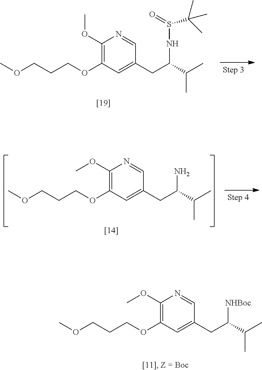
C1(OC)=C(OCCCOC)C=C(CC(C(C)C)NS(C(C)(C)C)=O)C=N1.C1(OC)=C(OCCCOC)C=C(CC(C(C)C)N)C=N1.C1(OC)=C(OCCCOC)C=C(CC(C(C)C)[NHBoc])C=N1
